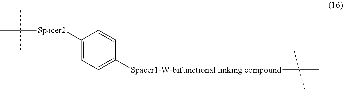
CC(C)(C)[Spacer2]C1=CC=C([Spacer1-W-bifunctional linking compound]C(C)(C)C)C=C1
